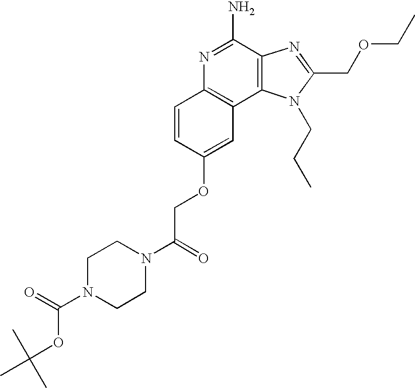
N1=C(N)C2=C(C3=C1C=CC(OCC(N1CCN(C(=O)OC(C)(C)C)CC1)=O)=C3)N(CCC)C(COCC)=N2
